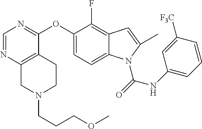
C1=NC2=C(C(OC3=CC=C4C(=C3F)C=C(C)N4C(NC3=CC=CC([F3C])=C3)=O)=N1)CCN(CCCOC)C2
